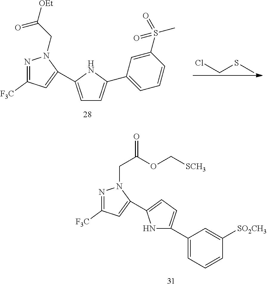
N1C(C2=CC=CC([SO2CH3])=C2)=CC=C1C1=CC([F3C])=NN1CC(OC[SCH3])=O.C1=C(C2=CC([F3C])=NN2CC([OEt])=O)NC(C2=CC=CC(S(C)(=O)=O)=C2)=C1.ClCSC
